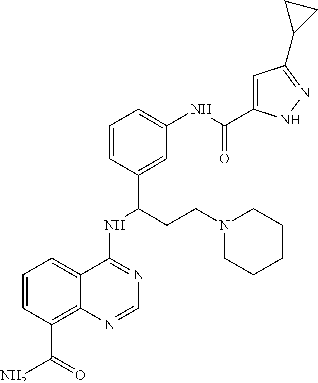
C1=CC(C(N)=O)=C2C(=C1)C(NC(C1=CC(NC(=O)C3=CC(C4CC4)=NN3)=CC=C1)CCN1CCCCC1)=NC=N2
